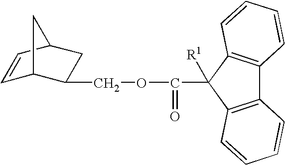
C(OC(C1([R1])C2=C(C3=C1C=CC=C3)C=CC=C2)=O)C1C2C=CC(C1)C2
